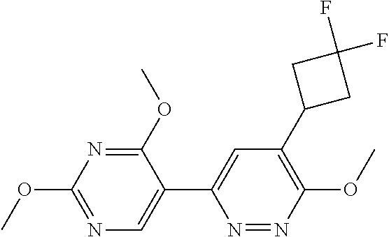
N1=C(OC)C(C2=CC(C3CC(F)(F)C3)=C(OC)N=N2)=CN=C1OC
